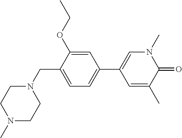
C1(CN2CCN(C)CC2)=CC=C(C2=CN(C)C(=O)C(C)=C2)C=C1OCC
